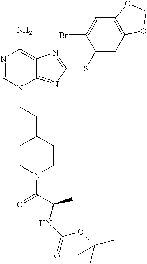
N1=CN(CCC2CCN(C(C(NC(=O)OC(C)(C)C)C)=O)CC2)C2=NC(SC3=CC4=C(C=C3Br)OCO4)=NC2=C1N
